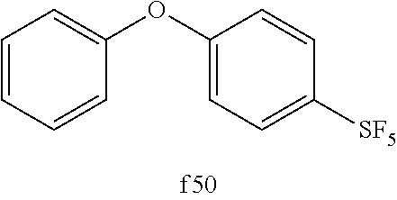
C1=CC=CC(OC2=CC=C([SF5])C=C2)=C1
